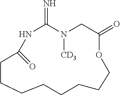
N1C(=N)N([CD3])CC(=O)OCCCCCCCCC1=O
